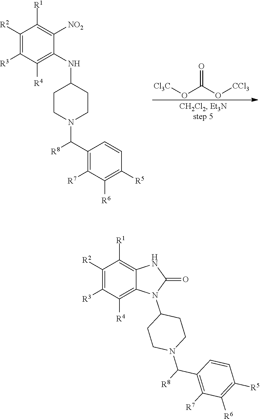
C1([R2])=C([R3])C([R4])=C(NC2CCN(C(C3=C([R7])C([R6])=C([R5])C=C3)[R8])CC2)C([NO2])=C1[R1].[Cl3C]OC(O[CCl3])=O.C1([R2])=C([R3])C([R4])=C2C(=C1[R1])NC(=O)N2C1CCN(C(C2=C([R7])C([R6])=C([R5])C=C2)[R8])CC1
